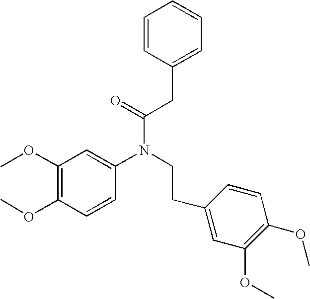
C1(OC)=C(OC)C=CC(N(CCC2=CC(OC)=C(OC)C=C2)C(=O)CC2=CC=CC=C2)=C1
